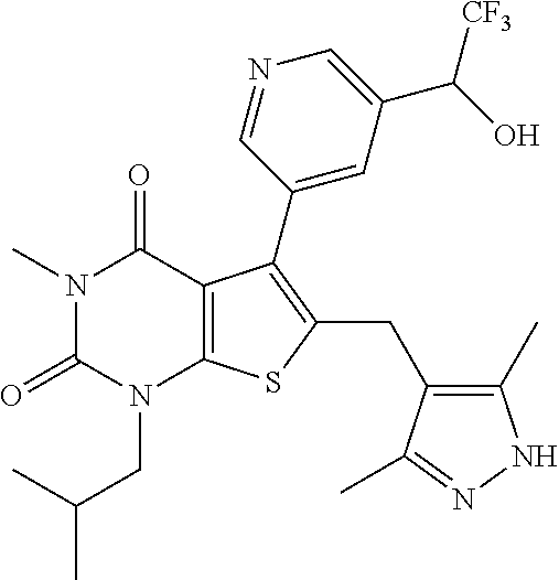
N1(C)C(=O)N(CC(C)C)C2=C(C1=O)C(C1=CC(C(O)[CF3])=CN=C1)=C(CC1=C(C)NN=C1C)S2
